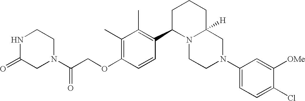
C1(C)=C(OCC(N2CC(=O)NCC2)=O)C=CC(C2N3C([H])(CCC2)CN(C2=CC=C(Cl)C([OMe])=C2)CC3)=C1C
